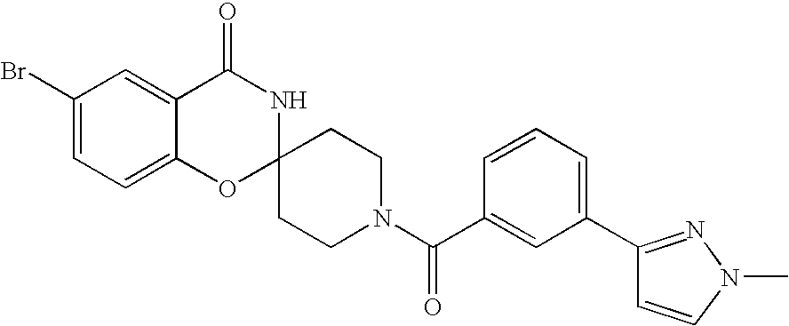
C1(Br)=CC=C2C(=C1)C(=O)NC1(O2)CCN(C(C2=CC(C3=NN(C)C=C3)=CC=C2)=O)CC1
